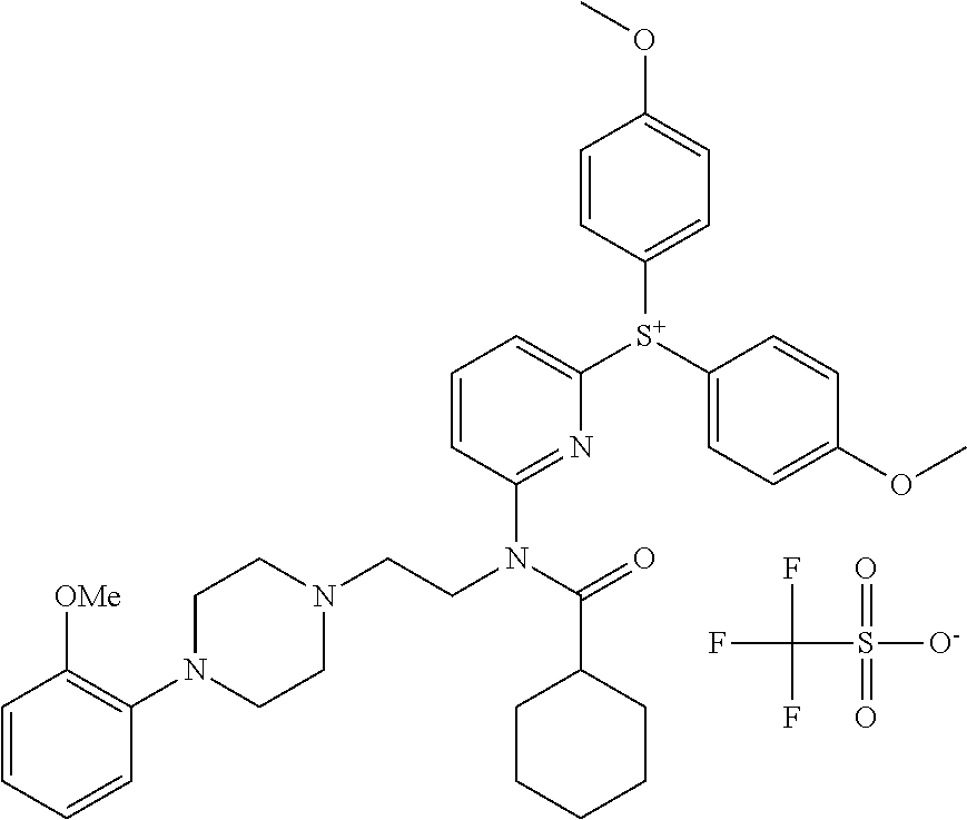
FC(F)(F)S([O-])(=O)=O.C1=CC=C([S+](C2=CC=C(OC)C=C2)C2=CC=C(OC)C=C2)N=C1N(C(=O)C1CCCCC1)CCN1CCN(C2=C([OMe])C=CC=C2)CC1
